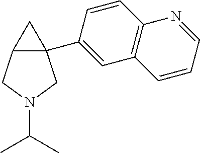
C12(C3=CC4=C(C=C3)N=CC=C4)C(CN(C(C)C)C1)C2
